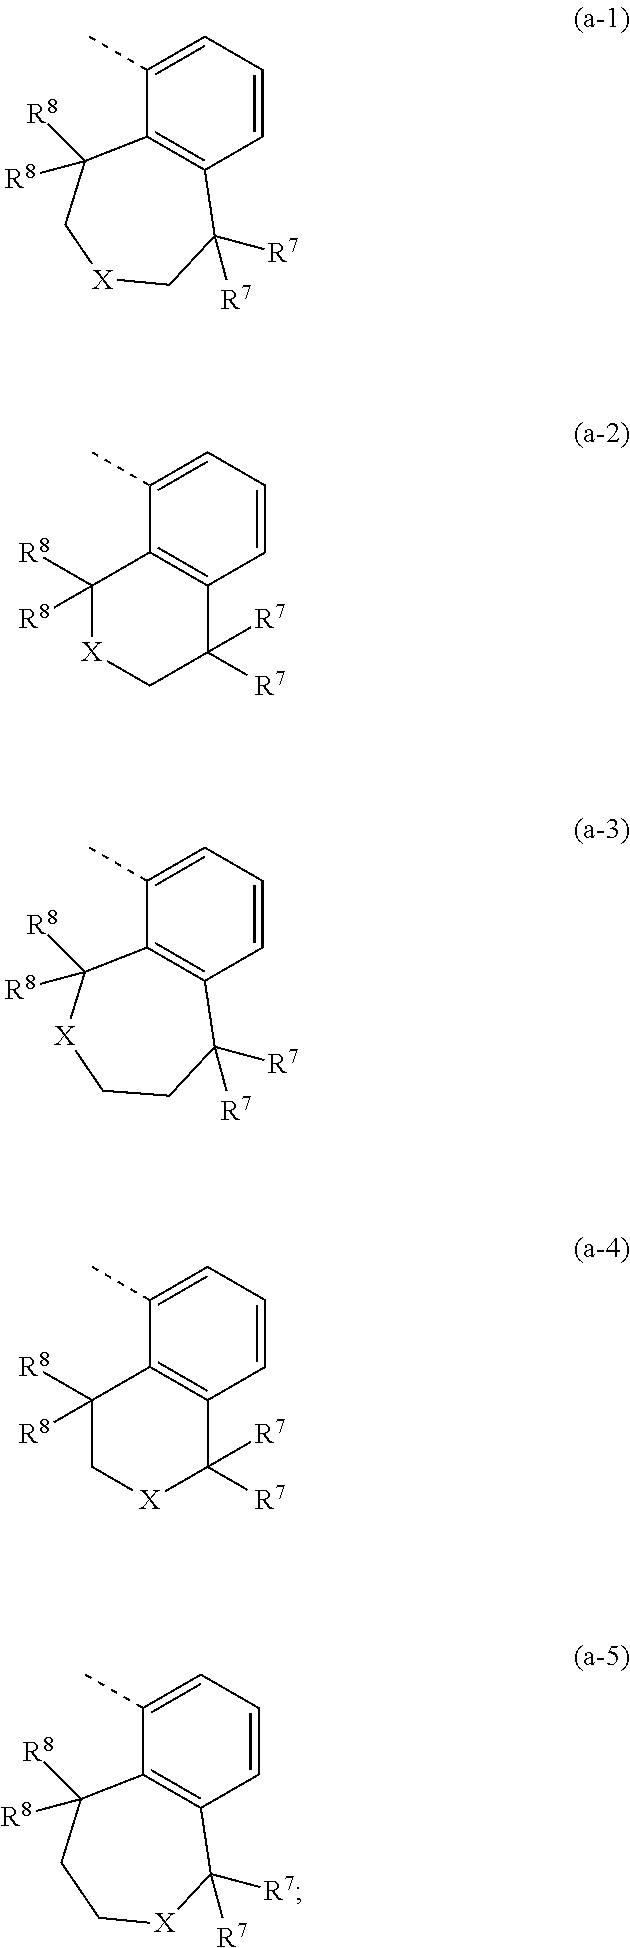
C12=C(C=CC=C1C)C([R7])([R7])C[X]CC2([R8])[R8].C12=C(C=CC=C1C)C([R7])([R7])C[X]C2([R8])[R8].C12=C(C=CC=C1C)C([R7])([R7])CC[X]C2([R8])[R8].C12=C(C=CC=C1C)C([R7])([R7])[X]CC2([R8])[R8].C12=C(C=CC=C1C)C([R7])([R7])[X]CCC2([R8])[R8]
